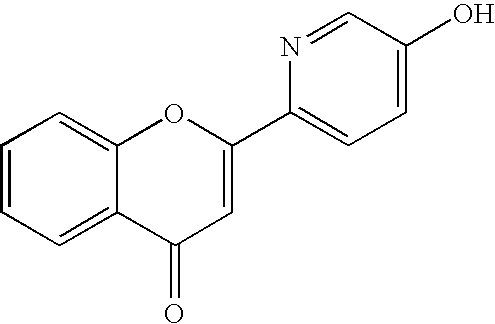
C1=CC=C2C(=C1)OC(C1=CC=C(O)C=N1)=CC2=O
